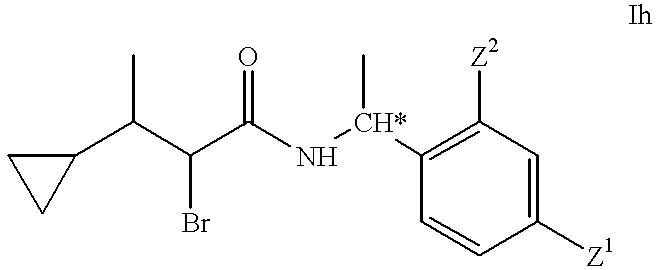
C(C(C(N[CH*](C)C1=C([Z2])C=C([Z1])C=C1)=O)Br)(C1CC1)C
